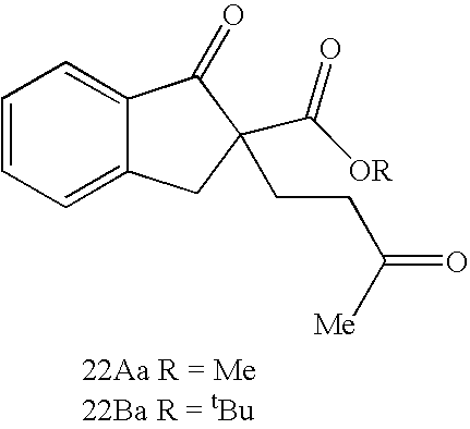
C1=CC=C2C(=C1)C(=O)C(C(=O)[OR])(CCC([Me])=O)C2
